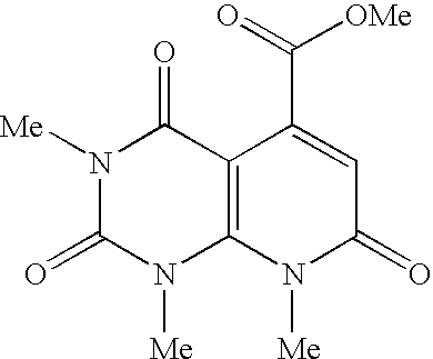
[Me]N1C2=C(C(=O)N([Me])C1=O)C(C(=O)[OMe])=CC(=O)N2[Me]
